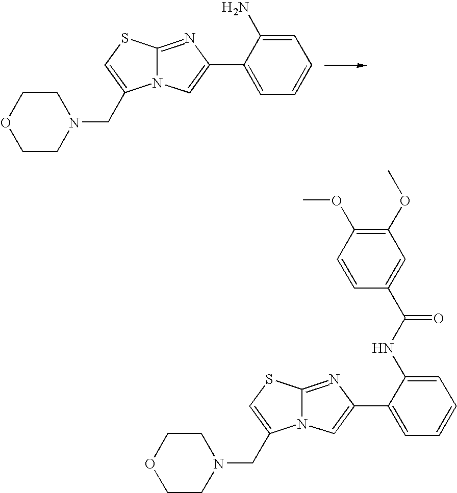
C1=C(N)C(C2=CN3C(=N2)SC=C3CN2CCOCC2)=CC=C1.C1=C(NC(C2=CC(OC)=C(OC)C=C2)=O)C(C2=CN3C(=N2)SC=C3CN2CCOCC2)=CC=C1
